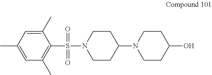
O=S(C1=C(C)C=C(C)C=C1C)(=O)N1CCC(N2CCC(O)CC2)CC1
